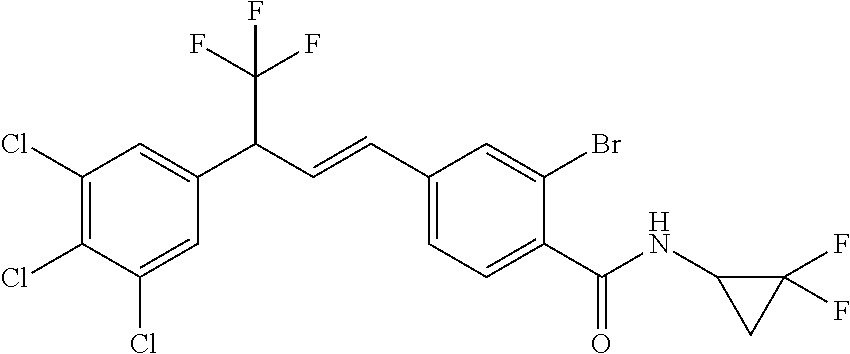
C1(Cl)=C(Cl)C(Cl)=CC(C(C=CC2=CC=C(C(=O)NC3CC3(F)F)C(Br)=C2)C(F)(F)F)=C1
